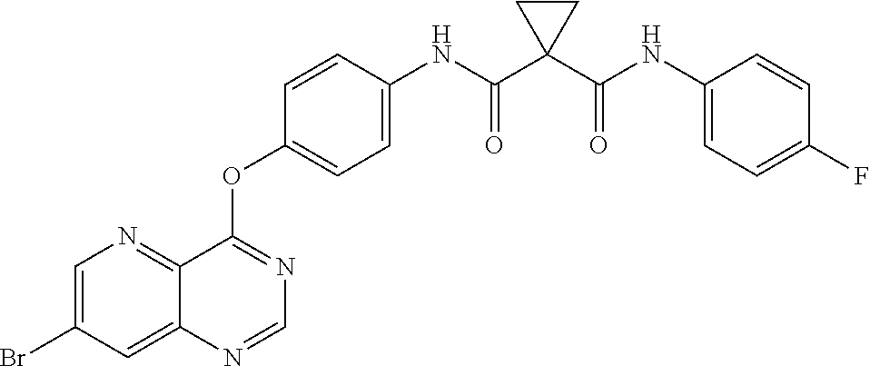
C1=C(Br)C=C2C(=N1)C(OC1=CC=C(NC(C3(C(NC4=CC=C(F)C=C4)=O)CC3)=O)C=C1)=NC=N2
